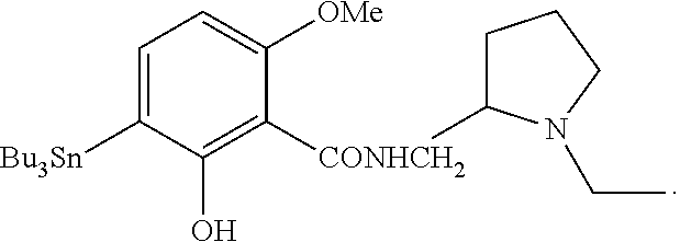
C1=C([Bu3Sn])C(O)=C([CONHCH2]C2CCCN2CC)C([OMe])=C1
